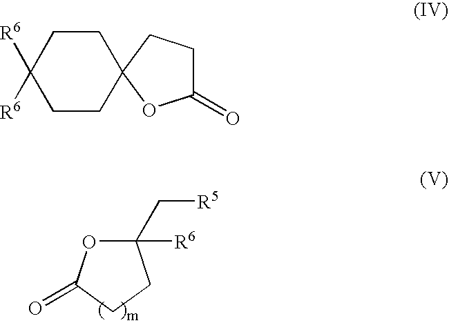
C1(C[R5])([R6])OC(=O)CC1.C1CC([R6])([R6])CCC12CCC(=O)O2
